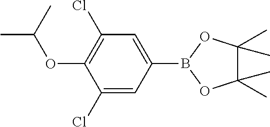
C1(Cl)=CC(B2OC(C)(C)C(C)(C)O2)=CC(Cl)=C1OC(C)C
